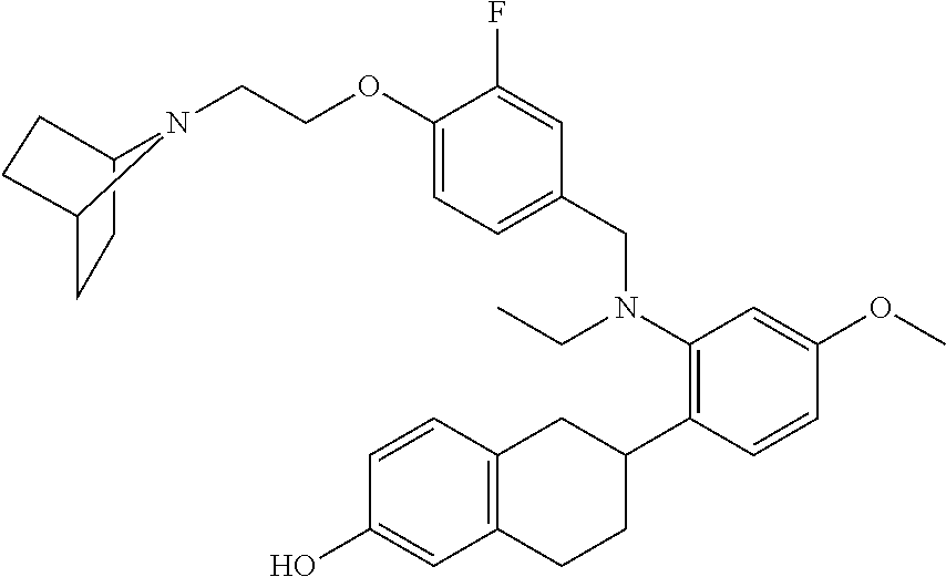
C(COC1=CC=C(CN(C2=C(C3CC4=C(CC3)C=C(O)C=C4)C=CC(OC)=C2)CC)C=C1F)N1C2CCC1CC2
